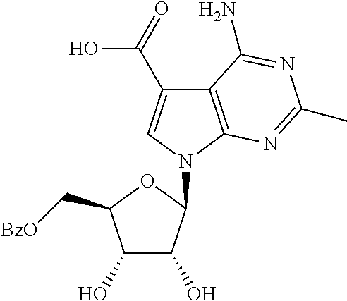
C12=C(N(C3C(O)C(O)C(C[BzO])O3)C=C1C(O)=O)N=C(C)N=C2N
